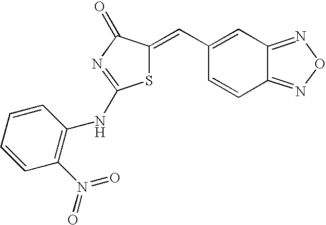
C1=CC(NC2=NC(=O)C(=CC3=CC4=NON=C4C=C3)S2)=C(N(=O)=O)C=C1
